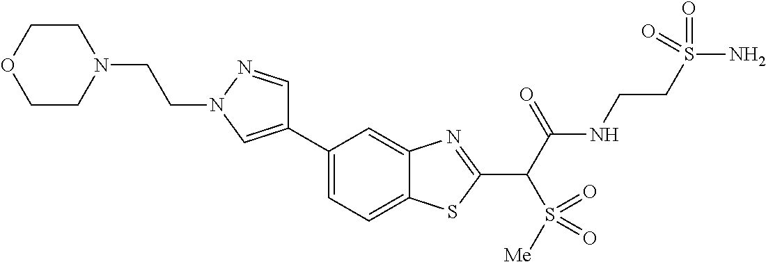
C1=C(C2=CN(CCN3CCOCC3)N=C2)C=C2C(=C1)SC(C(C(NCCS(N)(=O)=O)=O)S(=O)([Me])=O)=N2
